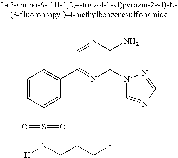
C1=CC(S(=O)(=O)N(CCCF)[H])=CC(C2=NC(N3C=NC=N3)=C(N)N=C2)=C1C
